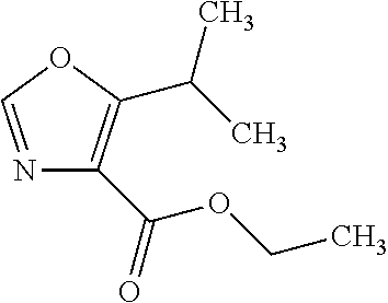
N1=COC(C(C)C)=C1C(OCC)=O
